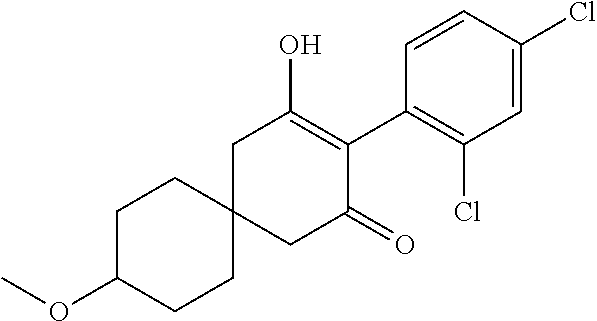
C12(CC(=O)C(C3=C(Cl)C=C(Cl)C=C3)=C(O)C1)CCC(OC)CC2
